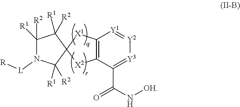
C12=C([Y1]=[Y2][Y3]=C1C(N[OH])=O)[X1]C1([X2]2)C([R1])([R2])C([R2])([R1])N([L][R])C1([R1])[R2]
